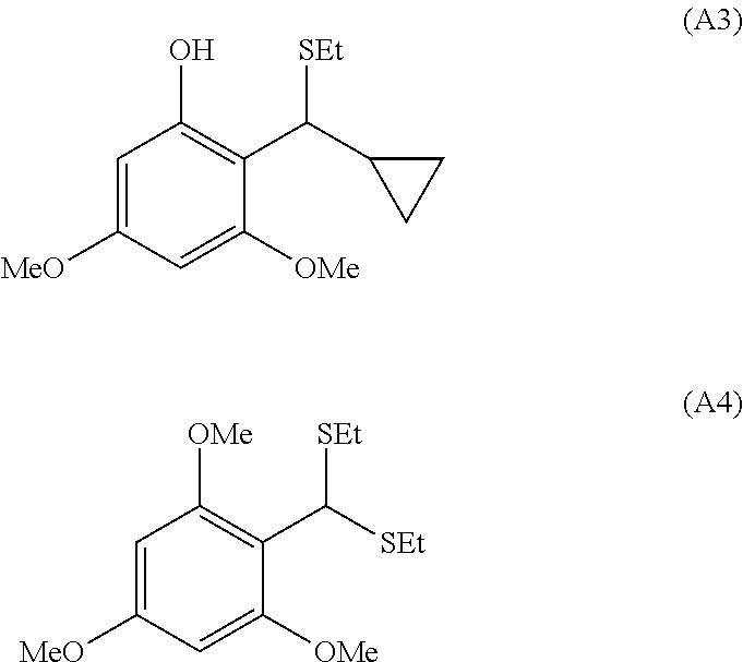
C1([MeO])=CC(O)=C(C(C2CC2)[SEt])C([OMe])=C1.C1([MeO])=CC([OMe])=C(C([SEt])[SEt])C([OMe])=C1
